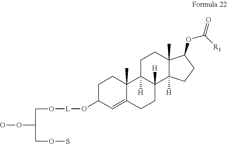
C1C(O[L]OCC(COS)OO)C=C2C(C)(C1)C1([H])C([H])(CC2)C2([H])C(C)(CC1)C(OC(=O)[R1])CC2
